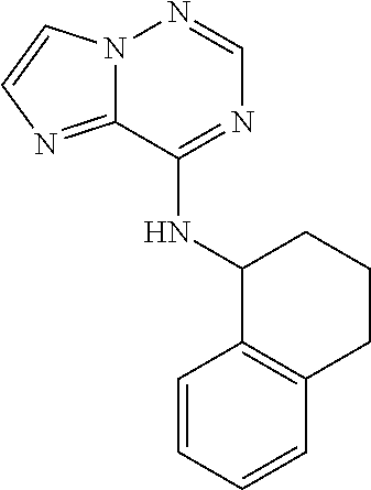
N12C(=NC=C1)C(NC1C3=C(CCC1)C=CC=C3)=NC=N2
